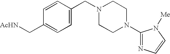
C1=CC(CN2CCN(C3=NC=CN3[Me])CC2)=CC=C1C[AcHN]
